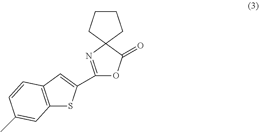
C12=C(C=C(C3=NC4(C(=O)O3)CCCC4)S1)C=CC(C)=C2
